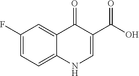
C1(F)=CC=C2C(=C1)C(=O)C(C(O)=O)=CN2
